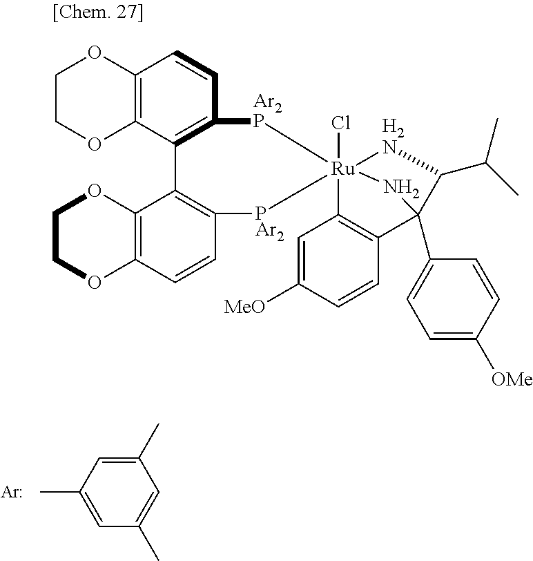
[Ar].C1(C)=CC(C)=CC(C)=C1.C12=C(C3=C(C=C1)[Ar2P][Ru]14(Cl)([PAr2]C5=C3C3=C(C=C5)OCCO3)[H2N]C(C(C)C)C(C3=CC=C([OMe])C=C3)(N1)C1=C4C=C([MeO])C=C1)OCCO2
